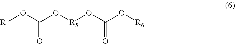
[R4]OC(O[R5]OC(O[R6])=O)=O
